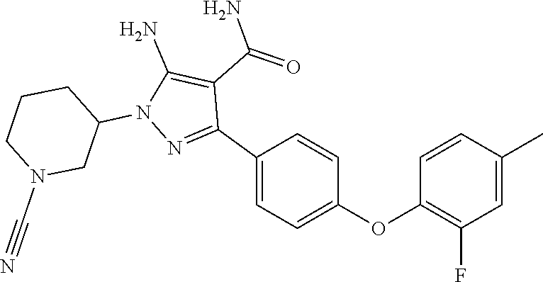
C1N(C#N)CC(N2C(N)=C(C(=O)N)C(C3=CC=C(OC4=C(F)C=C(C)C=C4)C=C3)=N2)CC1
